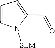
C1(C=O)=CC=CN1[SEM]
